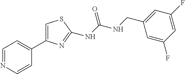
C1=NC=CC(C2=CSC(NC(NCC3=CC(F)=CC(F)=C3)=O)=N2)=C1
